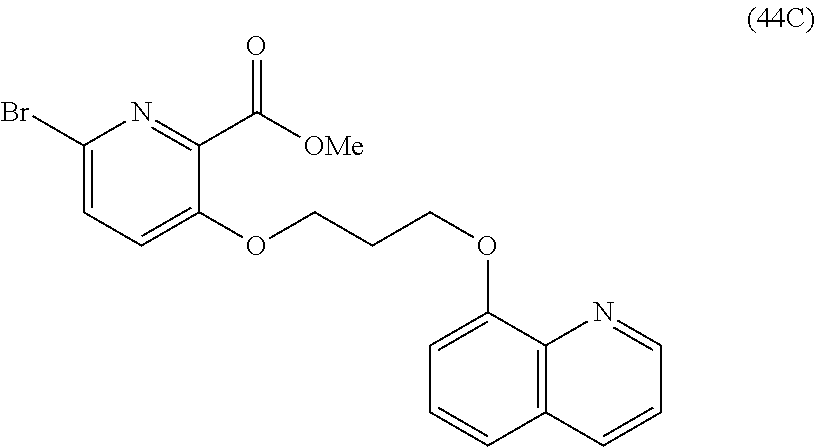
C1(Br)=CC=C(OCCCOC2=CC=CC3=C2N=CC=C3)C(C([OMe])=O)=N1
